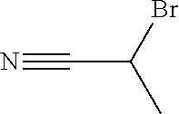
C(C(Br)C)#N
